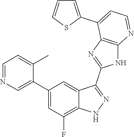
C1=NC=C(C2=CC(F)=C3C(=C2)C(C2=NC4=C(N2)N=CC=C4C2=CC=CS2)=NN3)C(C)=C1
